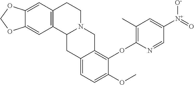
C12=CC3=C(C=C1OCO2)C1N(CC3)CC2=C(OC3=C(C)C=C([N+](=O)[O-])C=N3)C(OC)=CC=C2C1
